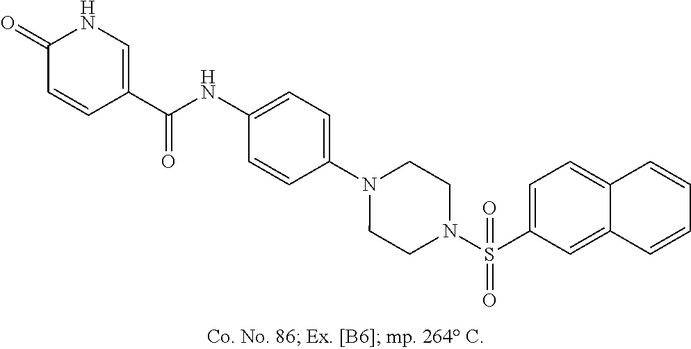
N1(C2=CC=C(NC(C3=CNC(=O)C=C3)=O)C=C2)CCN(S(C2=CC=C3C(=C2)C=CC=C3)(=O)=O)CC1
